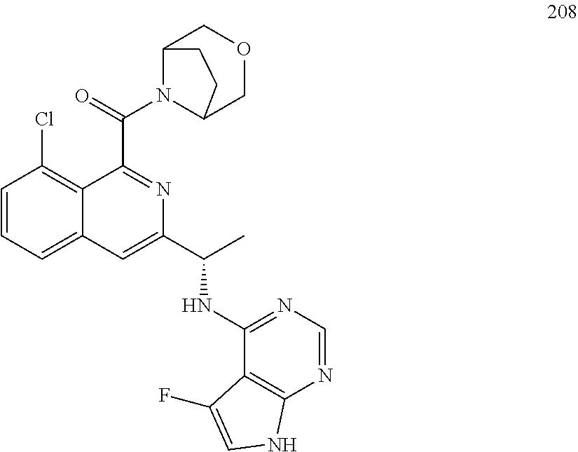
C1=CC=C2C(=C1Cl)C(C(=O)N1C3COCC1CC3)=NC(C(C)NC1=NC=NC3=C1C(F)=CN3)=C2
